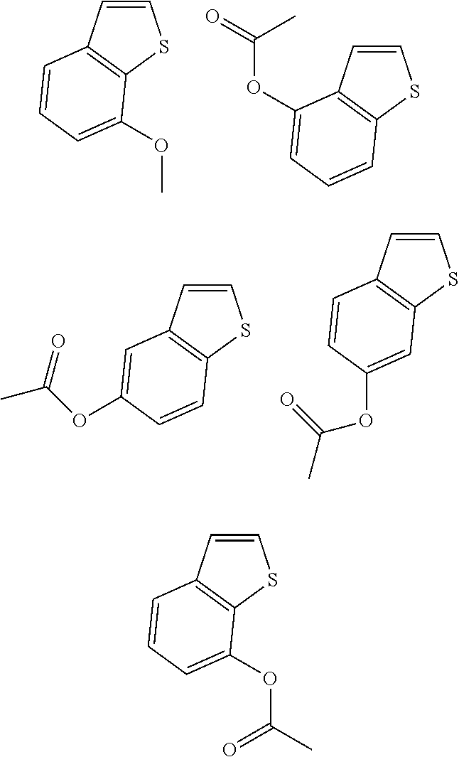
C1=CC2=C(S1)C(OC)=CC=C2.C1=CC2=C(S1)C=CC=C2OC(=O)C.C1=CC2=C(S1)C=CC(OC(C)=O)=C2.C1=CC2=C(S1)C=C(OC(=O)C)C=C2.C1=CC2=C(S1)C(OC(=O)C)=CC=C2
